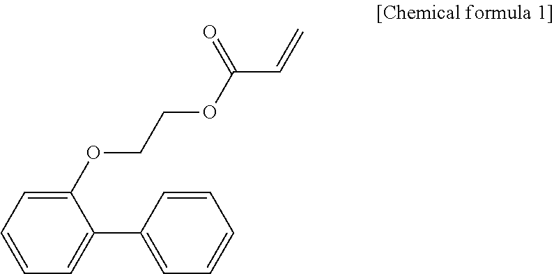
C1(C2=CC=CC=C2)=CC=CC=C1OCCOC(C=C)=O
